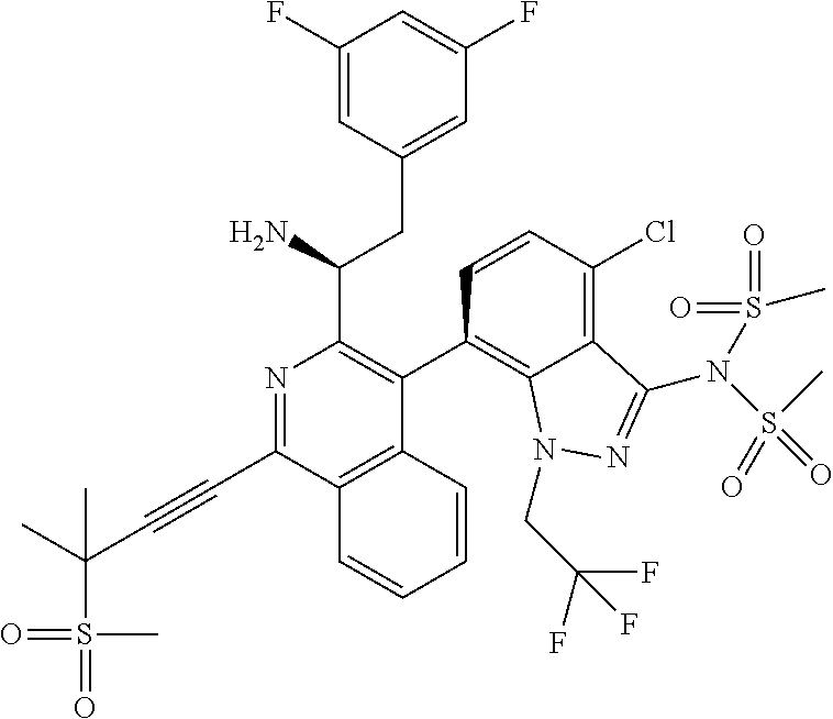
C1(F)=CC(CC(N)C2=C(C3=C4C(=C(Cl)C=C3)C(N(S(C)(=O)=O)S(=O)(=O)C)=NN4CC(F)(F)F)C3=C(C(C#CC(S(=O)(=O)C)(C)C)=N2)C=CC=C3)=CC(F)=C1
